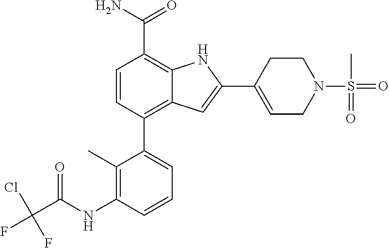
C1=CC(C2=CC=CC(NC(C(F)(Cl)F)=O)=C2C)=C2C(=C1C(N)=O)NC(C1=CCN(S(=O)(C)=O)CC1)=C2
